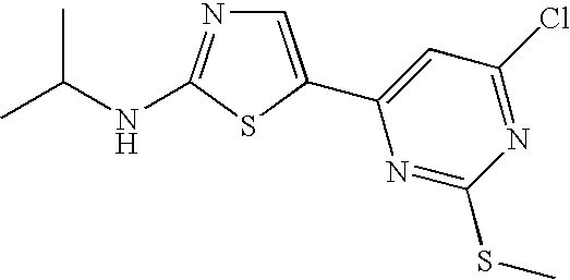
C1=C(C2=CC(Cl)=NC(SC)=N2)SC(NC(C)C)=N1
